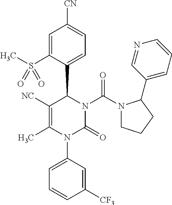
C1([NC])=C(C)N(C2=CC=CC([CF3])=C2)C(=O)N(C(N2CCCC2C2=CC=CN=C2)=O)C1C1=CC=C([CN])C=C1S(C)(=O)=O
